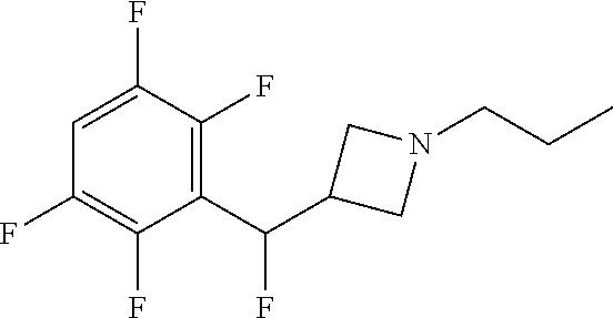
C1(C(C2CN(CCC)C2)F)=C(F)C(F)=CC(F)=C1F
